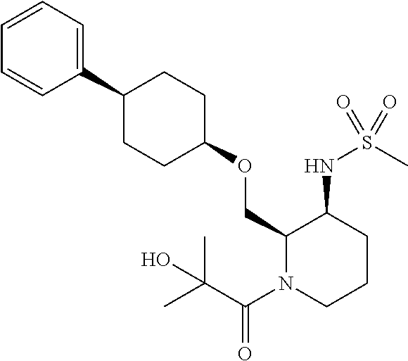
C1(COC2CCC(C3=CC=CC=C3)CC2)N(C(C(C)(C)O)=O)CCCC1NS(C)(=O)=O
